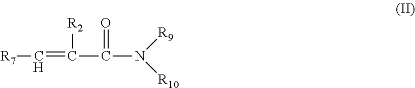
C(=C([R2])C(=O)N([R9])[R10])[R7]
